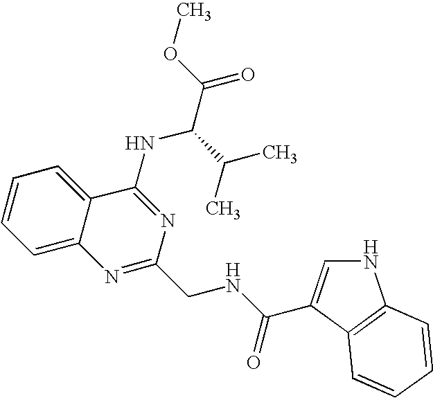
C12=CC=CC=C1C(NC(C(=O)OC)C(C)C)=NC(CNC(=O)C1=CNC3=C1C=CC=C3)=N2
